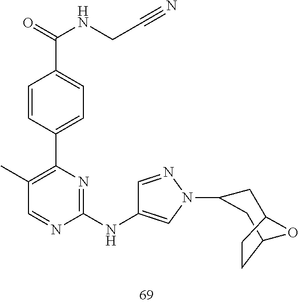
C1(NC2=CN(C3CC4OC(C3)CC4)N=C2)=NC(C2=CC=C(C(NCC#N)=O)C=C2)=C(C)C=N1
